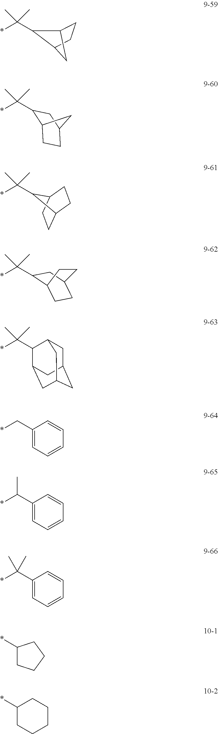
*C(C1C2CCC1C2)(C)C.*C(C1C2CCC(C1)C2)(C)C.*C(C1C2CCC1CC2)(C)C.C12CCC(CC1C(*)(C)C)CC2.*C(C1C2CC3CC(CC1C3)C2)(C)C.*CC1=CC=CC=C1.*C(C1=CC=CC=C1)C.*C(C1=CC=CC=C1)(C)C.*C1CCCC1.*C1CCCCC1
